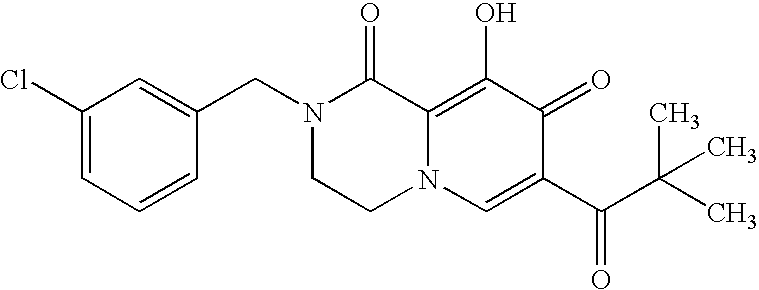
C1(Cl)=CC=CC(CN2CCN3C(=C(O)C(=O)C(C(C(C)(C)C)=O)=C3)C2=O)=C1
